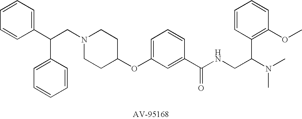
C1(C(C2=CC=CC=C2)CN2CCC(OC3=CC=CC(C(NCC(N(C)C)C4=C(OC)C=CC=C4)=O)=C3)CC2)=CC=CC=C1
